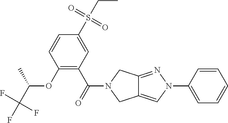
C1(S(CC)(=O)=O)=CC(C(=O)N2CC3=CN(C4=CC=CC=C4)N=C3C2)=C(OC(C(F)(F)F)C)C=C1
